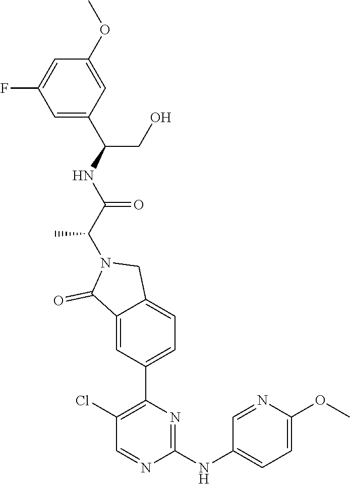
C12=CC(C3=C(Cl)C=NC(NC4=CC=C(OC)N=C4)=N3)=CC=C1CN(C(C(NC(CO)C1=CC(F)=CC(OC)=C1)=O)C)C2=O
